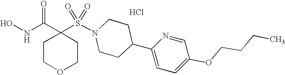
C1(S(N2CCC(C3=CC=C(OCCCC)C=N3)CC2)(=O)=O)(C(NO)=O)CCOCC1.Cl
